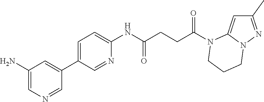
C1(C)=NN2C(=C1)N(C(CCC(NC1=CC=C(C3=CC(N)=CN=C3)C=N1)=O)=O)CCC2
